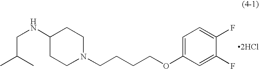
C1(NCC(C)C)CCN(CCCCOC2=CC=C(F)C(F)=C2)CC1.[2HCl]
